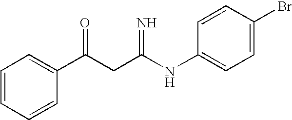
C1=CC=CC(C(CC(NC2=CC=C(Br)C=C2)=N)=O)=C1
